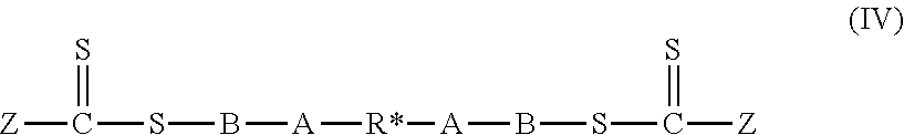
[Z]C(SB[A][R*][A]BSC([Z])=S)=S
